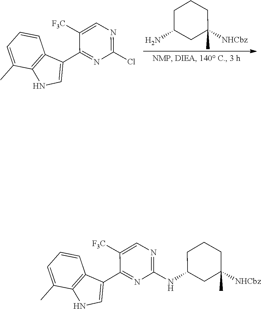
NC1CC([NHCbz])(C)CCC1.C1=CC=C(C)C2=C1C(C1=NC(Cl)=NC=C1[F3C])=CN2.C1=CC=C(C)C2=C1C(C1=NC(NC3CC([NHCbz])(C)CCC3)=NC=C1[F3C])=CN2
